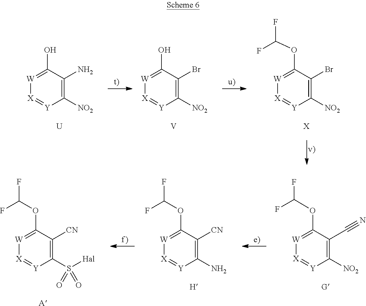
C1([NO2])=C(N)C(O)=[W][X]=[Y]1.[U].C1([NO2])=C(Br)C(O)=[W][X]=[Y]1.[V].C1([NO2])=C(Br)C(OC(F)F)=[W][X]=[Y]1.[X].C1([NO2])=C(C#N)C(OC(F)F)=[W][X]=[Y]1.[G].C1(N)=C([CN])C(OC(F)F)=[W][X]=[Y]1.[H].C1(S([Hal])(=O)=O)=C([CN])C(OC(F)F)=[W][X]=[Y]1.[A]
